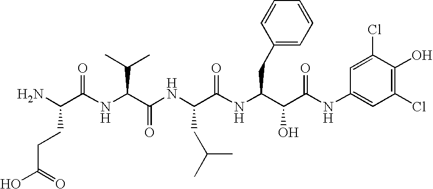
C(=O)(CCC(N)C(=O)NC(C(C)C)C(=O)NC(CC(C)C)C(=O)NC(CC1=CC=CC=C1)C(O)C(=O)NC1=CC(Cl)=C(O)C(Cl)=C1)O
